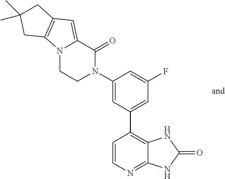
C1=CN=C2C(=C1C1=CC(F)=CC(N3C(=O)C4=CC5=C(N4CC3)CC(C)(C)C5)=C1)NC(=O)N2
